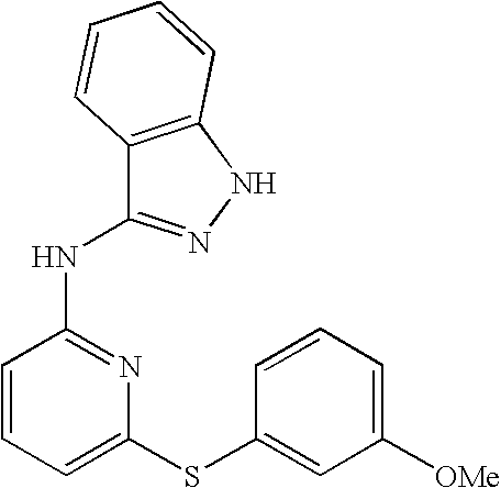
N(C1=NC(SC2=CC([OMe])=CC=C2)=CC=C1)C1=NNC2=C1C=CC=C2
